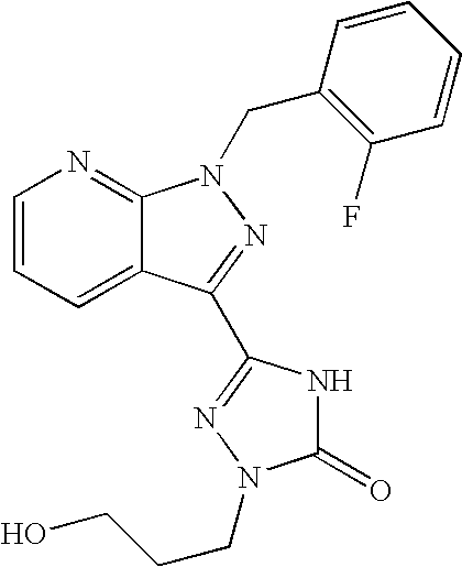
C1=CC=C2C(=N1)N(CC1=C(F)C=CC=C1)N=C2C1=NN(CCCO)C(=O)N1
